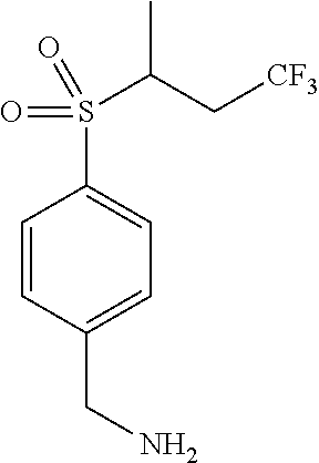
C1=CC(CN)=CC=C1S(=O)(=O)C(C[CF3])C
